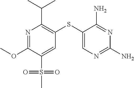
N1=C(OC)C(S(C)(=O)=O)=CC(SC2=CN=C(N)N=C2N)=C1C(C)C
